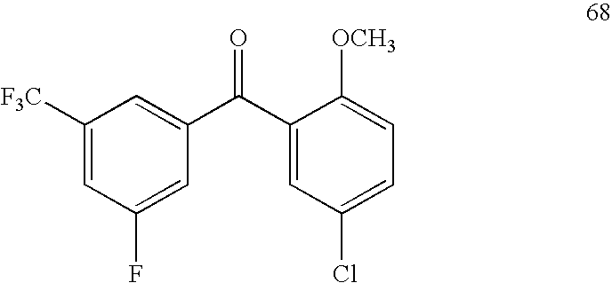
C1([F3C])=CC(F)=CC(C(C2=CC(Cl)=CC=C2[OCH3])=O)=C1
